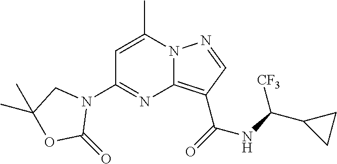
C1=C(C)N2C(=C(C(=O)NC(C3CC3)[CF3])C=N2)N=C1N1CC(C)(C)OC1=O
